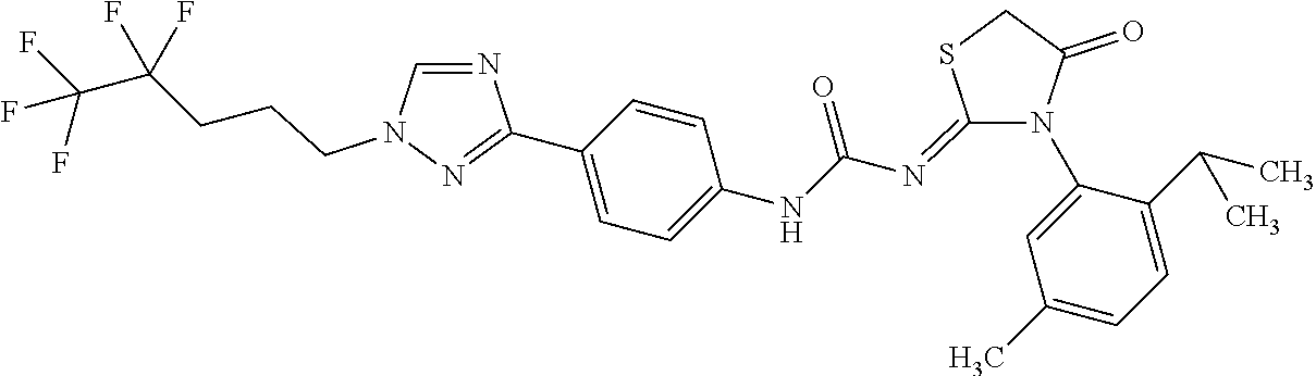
N1=CN(CCCC(C(F)(F)F)(F)F)N=C1C1=CC=C(NC(N=C2SCC(=O)N2C2=CC(C)=CC=C2C(C)C)=O)C=C1
